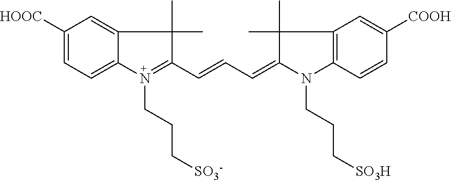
C1([HOOC])=CC=C2C(=C1)C(C)(C)C(C=CC=C1N(CCC[SO3H])C3=C(C1(C)C)C=C([COOH])C=C3)=N2CCC[SO3-]
